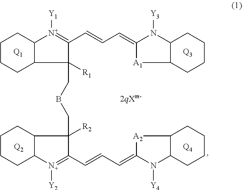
C1CCC2C(C1)[N+]([Y1])=C(C=CC=C1[A1]C3C(N1[Y3])CCCC3)C2(CBCC1([R2])C(C=CC=C2[A2]C3C(N2[Y4])CCCC3)=[N+]([Y2])C2C1CCCC2)[R1].[Q1].[2qXm-].[Q3].[Q4].[Q2]
